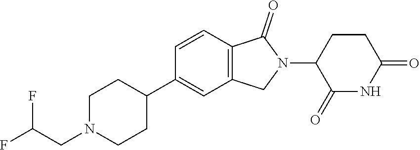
C1=CC2=C(C=C1C1CCN(CC(F)F)CC1)CN(C1C(=O)NC(=O)CC1)C2=O
